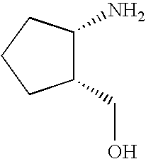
C1(CO)C(N)CCC1
